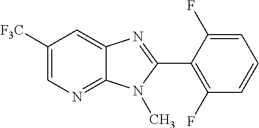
C12=CC([F3C])=CN=C1N(C)C(C1=C(F)C=CC=C1F)=N2
